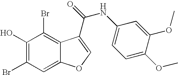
C1=C2C(=C(Br)C(O)=C1Br)C(C(NC1=CC=C(OC)C(OC)=C1)=O)=CO2
